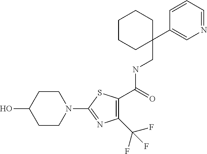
C1(C(F)(F)F)=C(C(NCC2(C3=CN=CC=C3)CCCCC2)=O)SC(N2CCC(O)CC2)=N1
